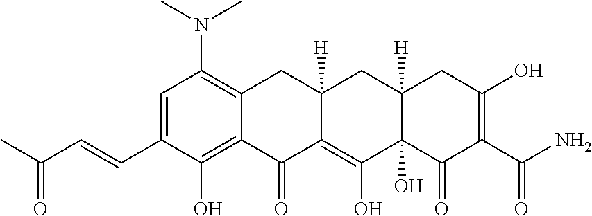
C1=C(C=CC(C)=O)C(O)=C2C(=C1N(C)C)CC1([H])C(=C(O)C3(O)C([H])(C1)CC(O)=C(C(N)=O)C3=O)C2=O
